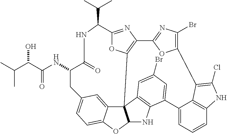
OC(C(=O)NC1C(=O)NC(C(C)C)C2=NC3=C(C45C6=CC(=CC=C6OC4NC4=C5C=C(Br)C=C4C4=CC=CC5=C4C(=C(Cl)N5)C4=C(Br)N=C3O4)C1)O2)C(C)C
